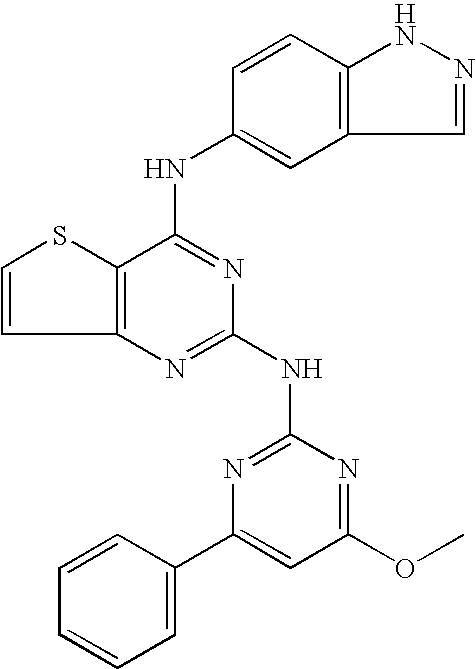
C12=C(C(NC3=CC4=C(C=C3)NN=C4)=NC(NC3=NC(C4=CC=CC=C4)=CC(OC)=N3)=N1)SC=C2
